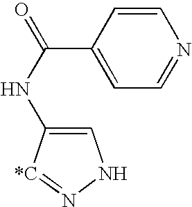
C1=C(NC(=O)C2=CC=NC=C2)[*C]=NN1
